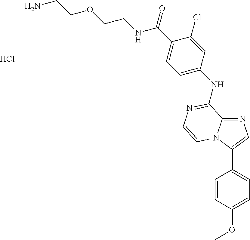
C1(C(=O)NCCOCCN)=CC=C(NC2=NC=CN3C(C4=CC=C(OC)C=C4)=CN=C32)C=C1Cl.Cl
